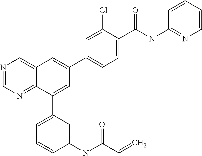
C1(C(NC2=NC=CC=C2)=O)=CC=C(C2=CC3=CN=CN=C3C(C3=CC=CC(NC(C=C)=O)=C3)=C2)C=C1Cl
